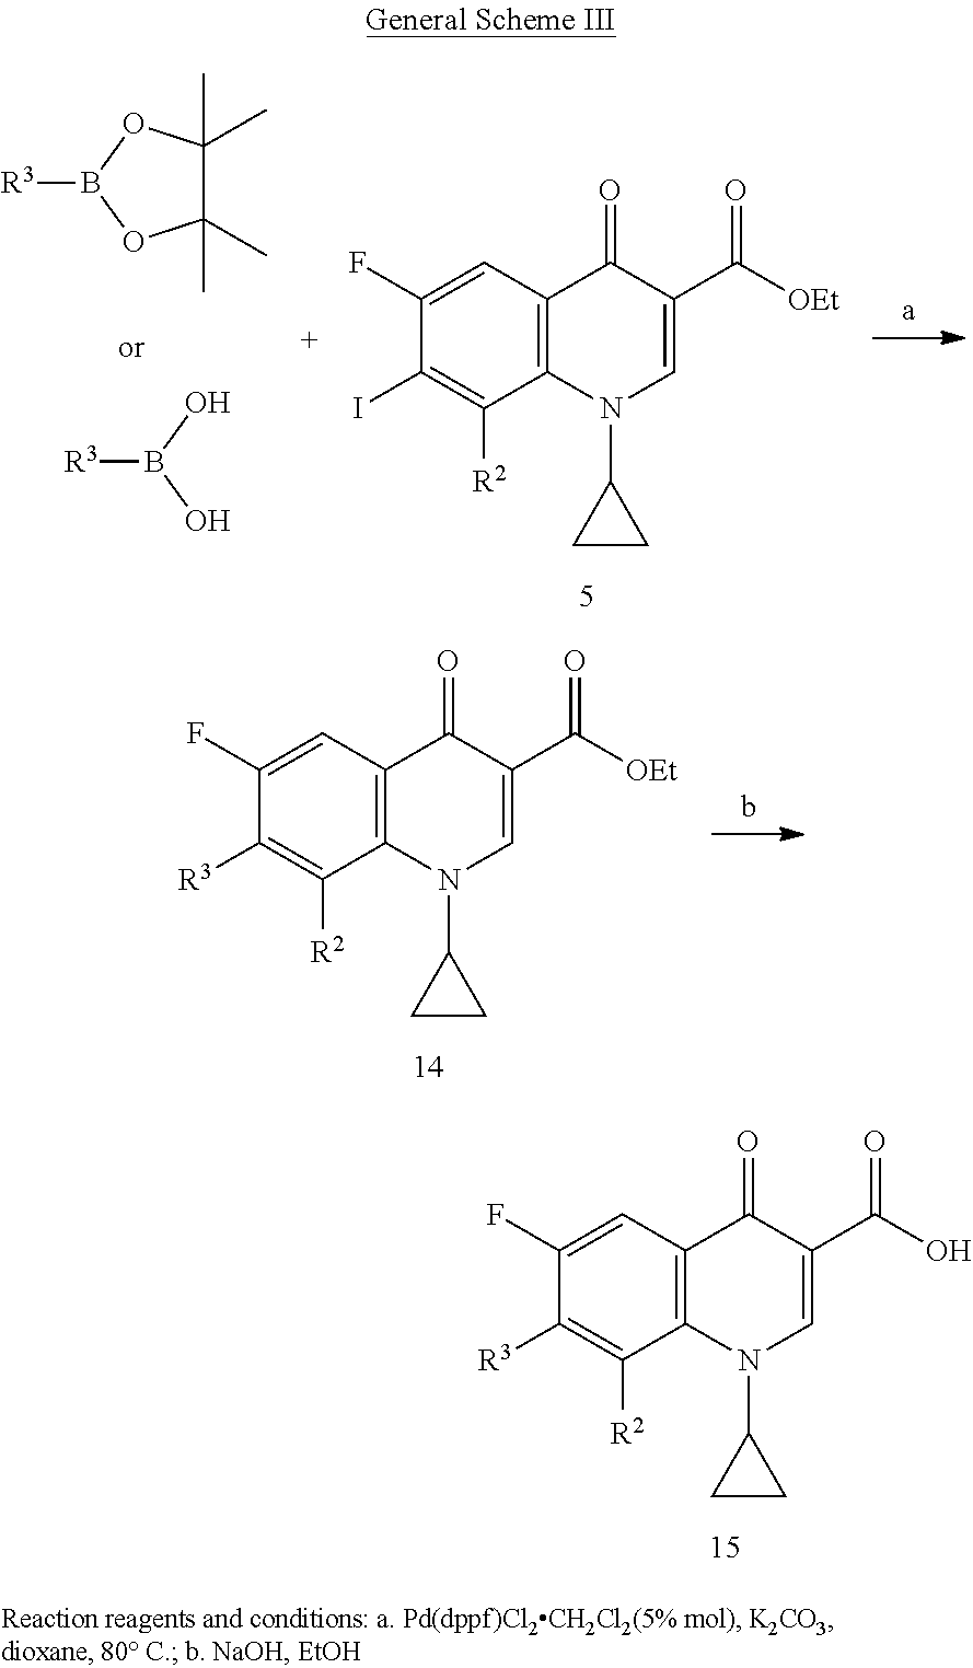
C12=C(N(C3CC3)C=C(C([OEt])=O)C1=O)C([R2])=C(I)C(F)=C2.C1(C)(C)C(C)(C)OB([R3])O1.OB(O)[R3].C12=C(N(C3CC3)C=C(C([OEt])=O)C1=O)C([R2])=C([R3])C(F)=C2.C12=C(N(C3CC3)C=C(C(O)=O)C1=O)C([R2])=C([R3])C(F)=C2
